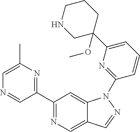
C1(C2=NC(C)=CN=C2)=NC=C2C(=C1)N(C1=NC(C3(OC)CCCNC3)=CC=C1)N=C2
